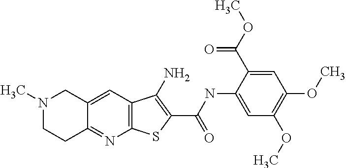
N1(C)CCC2=NC3=C(C=C2C1)C(N)=C(C(=O)NC1=CC(OC)=C(OC)C=C1C(=O)OC)S3
